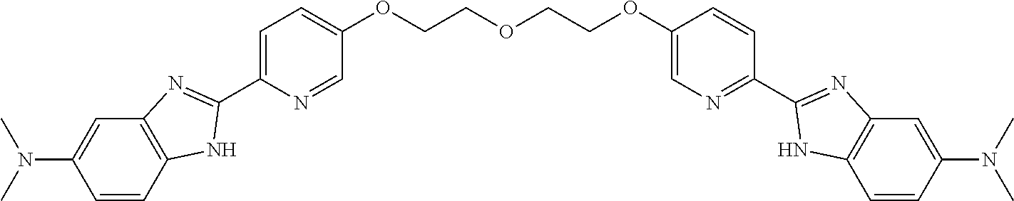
C1=CC2=C(C=C1N(C)C)N=C(C1=CC=C(OCCOCCOC3=CN=C(C4=NC5=C(C=CC(N(C)C)=C5)N4)C=C3)C=N1)N2
